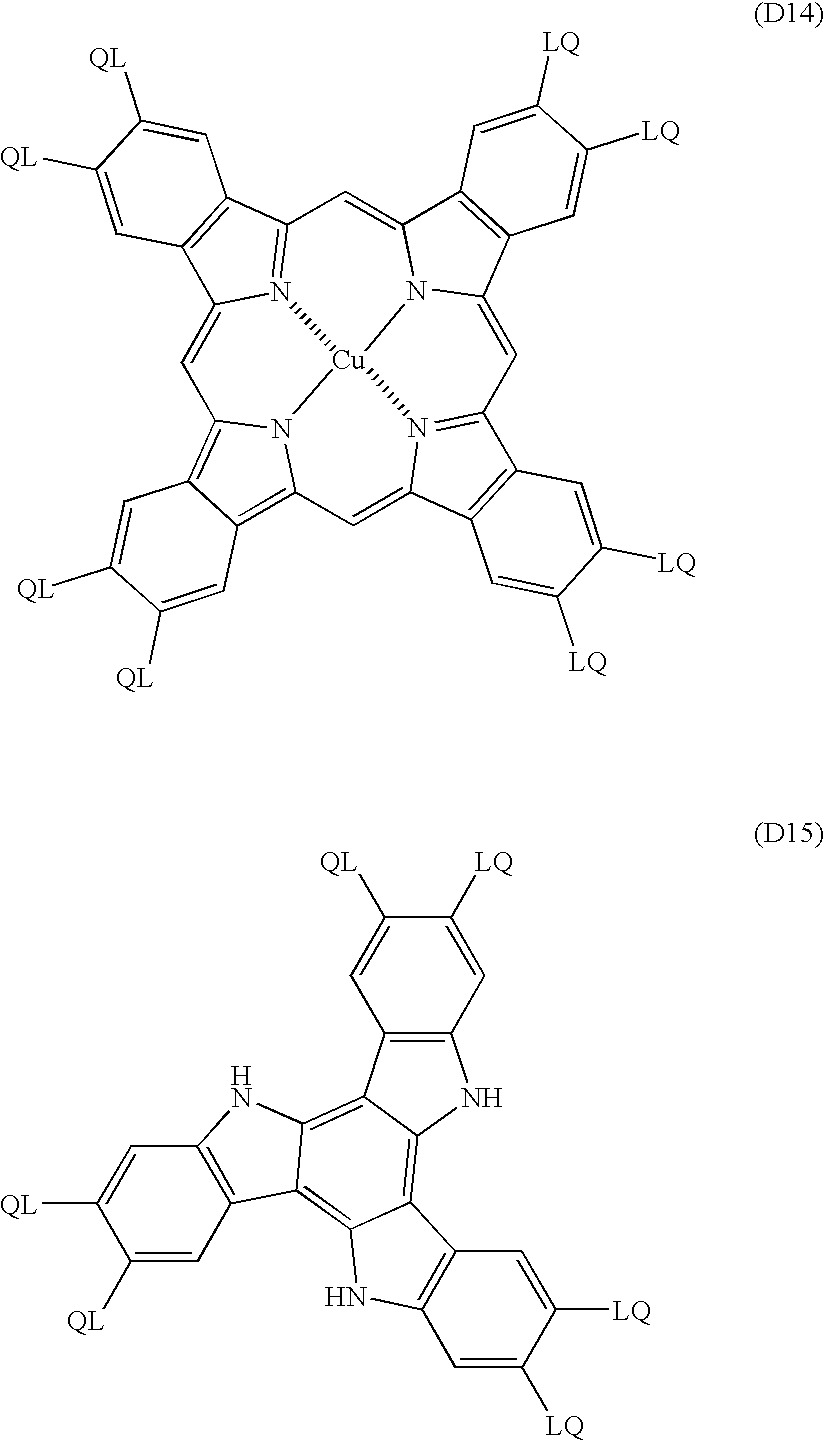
C1([QL])=CC2=C(C=C1[QL])NC1=C3C(=C4C(=C21)NC1=C4C=C([LQ])C([LQ])=C1)NC1=C3C=C([QL])C([LQ])=C1.C1=C2N3=C(C=C4N5C(=CC6=N7C(=CC8=C9C(=C1N8[Cu]753)C=C([QL])C([QL])=C9)C1=C6C=C([LQ])C([LQ])=C1)C1=C4C=C([LQ])C([LQ])=C1)C1=C2C=C([QL])C([QL])=C1
